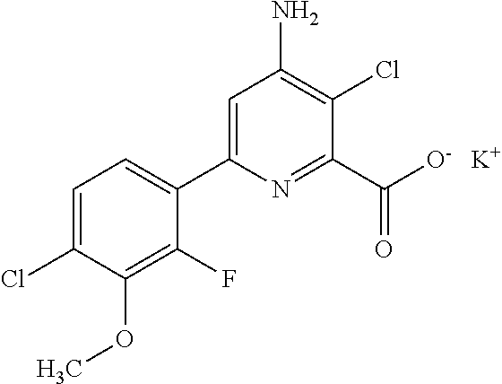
C1=C(Cl)C(OC)=C(F)C(C2=CC(N)=C(Cl)C(C([O-])=O)=N2)=C1.[K]
